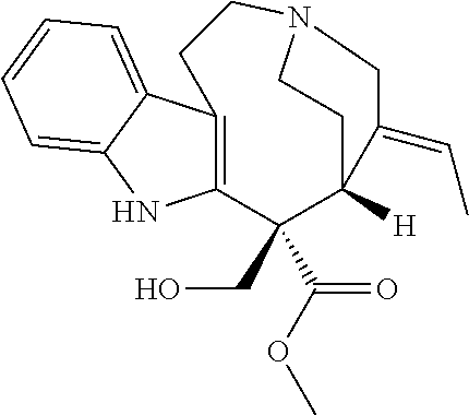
OCC1(C(=O)OC)C2([H])CCN(CCC3=C1NC1=CC=CC=C31)CC2=CC
